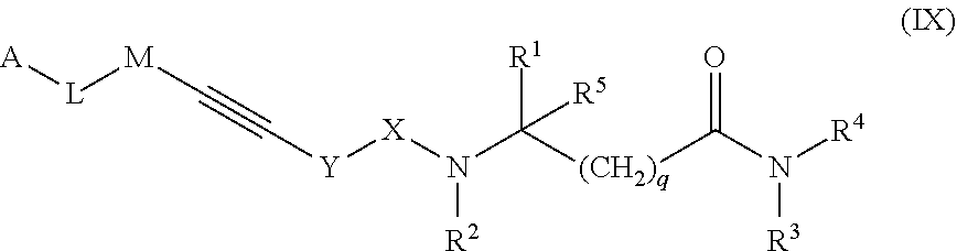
C([Y][X]N(C([(CH2)q]C(N([R4])[R3])=O)([R1])[R5])[R2])#C[M][L][A]
